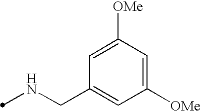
N(CC1=CC([OMe])=CC([OMe])=C1)C
